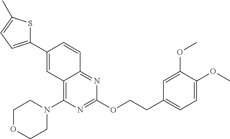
C12=C(N3CCOCC3)N=C(OCCC3=CC=C(OC)C(OC)=C3)N=C1C=CC(C1=CC=C(C)S1)=C2
